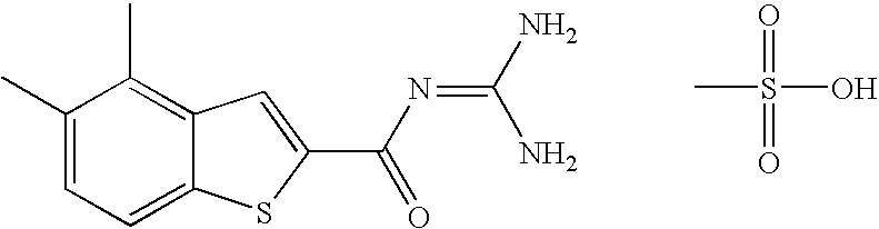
CC1=C2C(=CC=C1C)SC(C(N=C(N)N)=O)=C2.CS(=O)(=O)O
